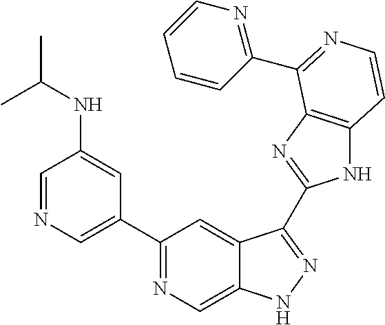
C1=NC=C(C2=NC=C3C(=C2)C(C2=NC4=C(N2)C=CN=C4C2=NC=CC=C2)=NN3)C=C1NC(C)C
